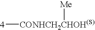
[4][CONHCH2CHOH(S)][Me]
